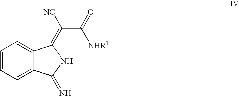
C1=CC=C2C(=C1)C(=C([NC])C(=O)[NHR1])NC2=N
